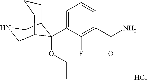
Cl.C1(C(N)=O)=C(F)C(C2(OCC)C3CCCC2CNC3)=CC=C1
